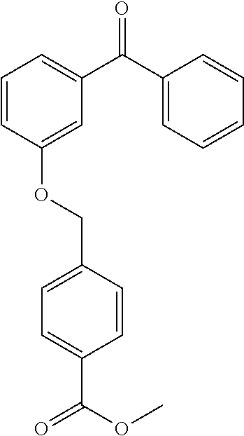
C1(C(C2=CC=CC=C2)=O)=CC=CC(OCC2=CC=C(C(OC)=O)C=C2)=C1
